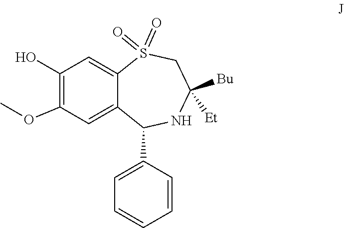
O=S1(=O)C2=CC(O)=C(OC)C=C2C(C2=CC=CC=C2)NC([Bu])([Et])C1
